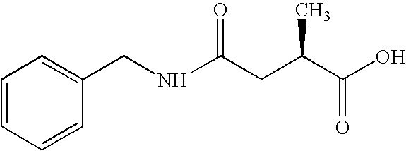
C1=CC=CC(CNC(CC(C(O)=O)C)=O)=C1
